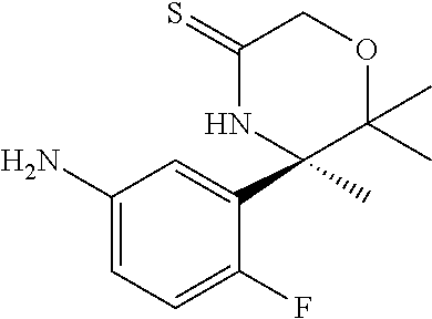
S=C1NC(C2=CC(N)=CC=C2F)(C)C(C)(C)OC1
